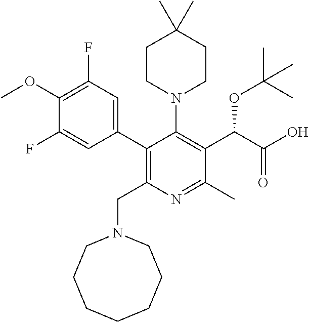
C1(C2=C(CN3CCCCCCC3)N=C(C)C(C(C(O)=O)OC(C)(C)C)=C2N2CCC(C)(C)CC2)=CC(F)=C(OC)C(F)=C1
